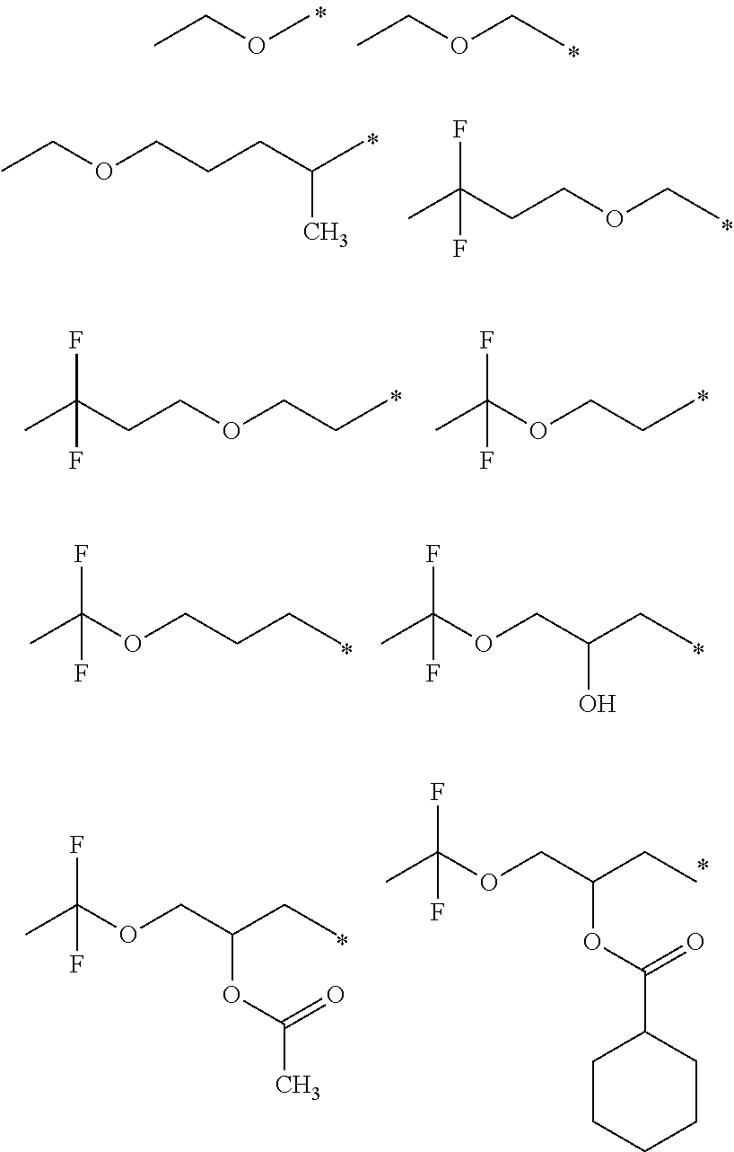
CCOC.CCOCC.CCOCCCC(C)C.CC(CCOCC)(F)F.CC(OCCC)(F)F.CC(CCOCCC)(F)F.CC(OCCCC)(F)F.CC(OCC(CC)O)(F)F.CC(OCC(CC)OC(C)=O)(F)F.CC(OCC(CC)OC(C1CCCCC1)=O)(F)F
